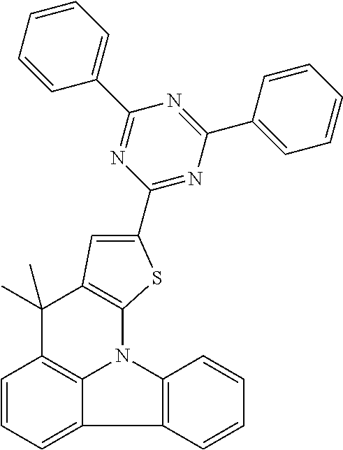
C1=CC=C2C3=C1C(C)(C)C1=C(N3C3=C2C=CC=C3)SC(C2=NC(C3=CC=CC=C3)=NC(C3=CC=CC=C3)=N2)=C1
